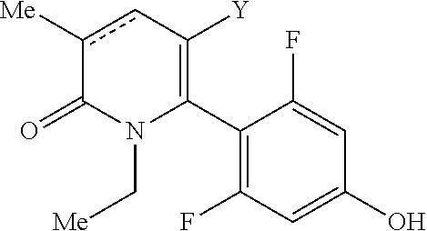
C1(C2=C([Y])cc([Me])C(=O)N2C[Me])=C(F)C=C(O)C=C1F
